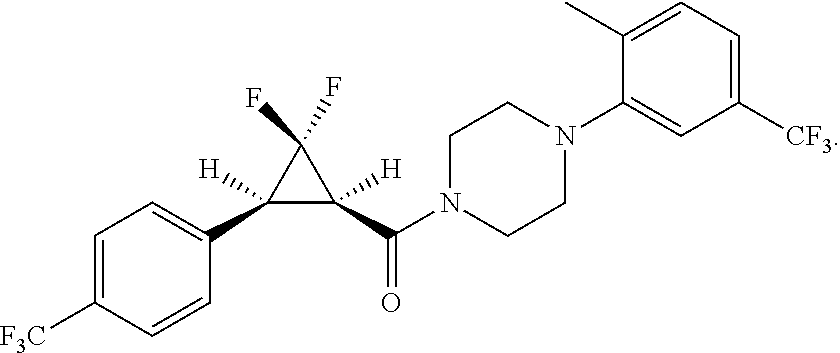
C1=C([F3C])C=CC(C2([H])C(C(=O)N3CCN(C4=CC([CF3])=CC=C4C)CC3)([H])C2(F)F)=C1
